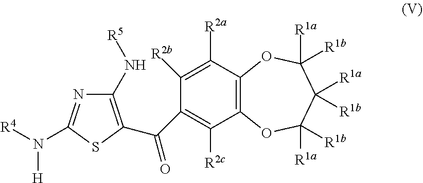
C12=C(C([R2a])=C([R2b])C(C(=O)C3=C(N[R5])N=C(N([R4])[H])S3)=C1[R2c])OC([R1a])([R1b])C([R1a])([R1b])C([R1a])([R1b])O2
